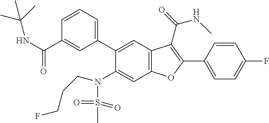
C1=CC=C(C2=CC3=C(C=C2N(S(C)(=O)=O)CCCF)OC(C2=CC=C(F)C=C2)=C3C(NC)=O)C=C1C(NC(C)(C)C)=O
